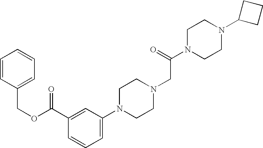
C1=CC(COC(C2=CC(N3CCN(CC(N4CCN(C5CCC5)CC4)=O)CC3)=CC=C2)=O)=CC=C1
